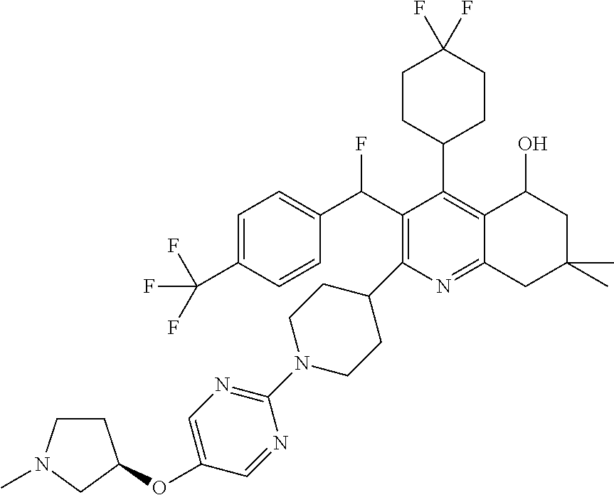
C1=C(C(F)(F)F)C=CC(C(C2=C(C3CCN(C4=NC=C(OC5CCN(C)C5)C=N4)CC3)N=C3C(=C2C2CCC(F)(F)CC2)C(O)CC(C)(C)C3)F)=C1
